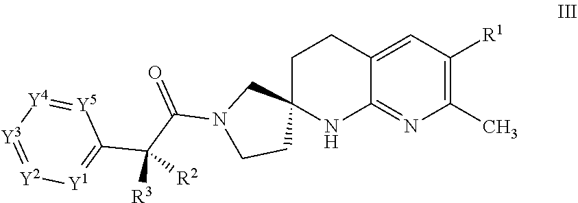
C1(C)=C([R1])C=C2C(=N1)NC1(CC2)CN(C(C(C2=[Y1][Y2]=[Y3][Y4]=[Y5]2)([R3])[R2])=O)CC1
